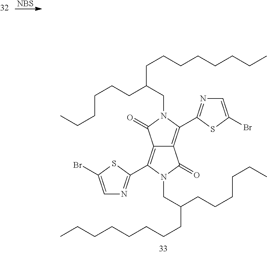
[NBS].C12=C(C3=NC=C(Br)S3)N(CC(CCCCCC)CCCCCCCC)C(=O)C1=C(C1=NC=C(Br)S1)N(CC(CCCCCC)CCCCCCCC)C2=O
